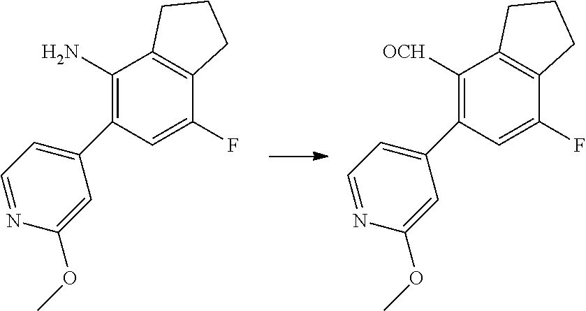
C1(N)=C(C2=CC=NC(OC)=C2)C=C(F)C2=C1CCC2.C1([OCH])=C(C2=CC=NC(OC)=C2)C=C(F)C2=C1CCC2
